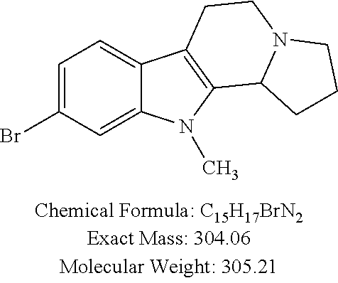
C1=C(Br)C=C2C(=C1)C1=C(N2C)C2N(CC1)CCC2
